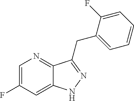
C1=C(F)C=C2C(=N1)C(CC1=CC=CC=C1F)=NN2
